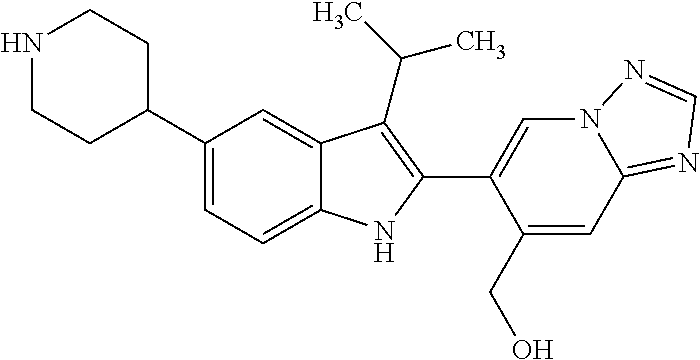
N1CCC(C2=CC=C3C(=C2)C(C(C)C)=C(C2=CN4C(=NC=N4)C=C2CO)N3)CC1
